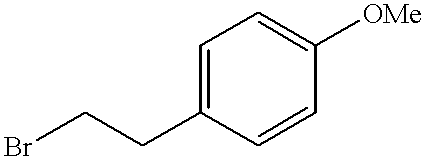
C1=C(CCBr)C=CC([OMe])=C1
